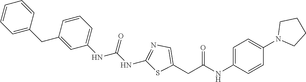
C1=CC=C(NC(NC2=NC=C(CC(NC3=CC=C(N4CCCC4)C=C3)=O)S2)=O)C=C1CC1=CC=CC=C1
